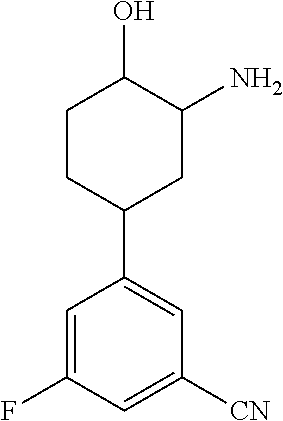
C1=C(F)C=C([CN])C=C1C1CC(N)C(O)CC1
